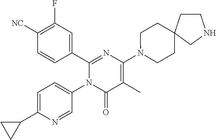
C1(C2=CC(F)=C([CN])C=C2)=NC(N2CCC3(CC2)CCNC3)=C(C)C(=O)N1C1=CC=C(C2CC2)N=C1
